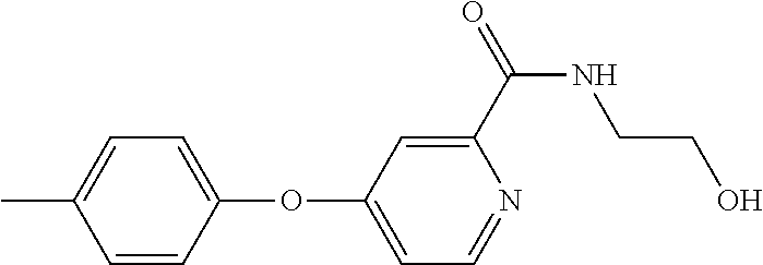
C1=C(C)C=CC(OC2=CC=NC(C(NCCO)=O)=C2)=C1
